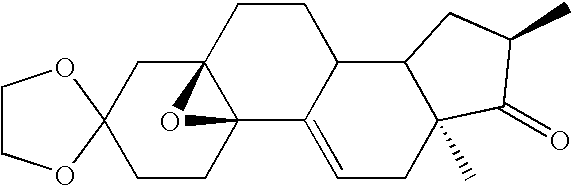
C1COC2(O1)CCC13C(C2)(O1)CCC1C3=CCC2(C)C1CC(C)C2=O
